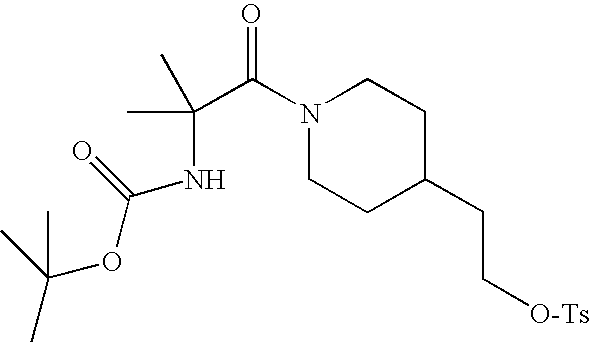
CC(C)(OC(NC(C(=O)N1CCC(CC[O-Ts])CC1)(C)C)=O)C
